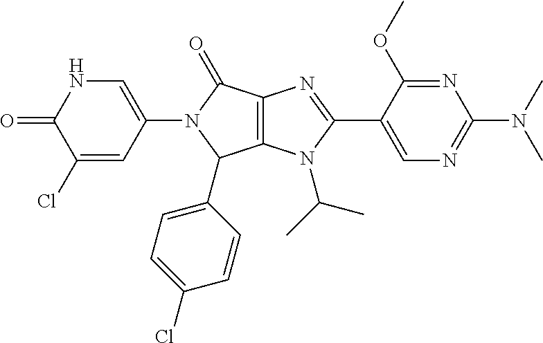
C12=C(N(C(C)C)C(C3=CN=C(N(C)C)N=C3OC)=N1)C(C1=CC=C(Cl)C=C1)N(C1=CNC(=O)C(Cl)=C1)C2=O
